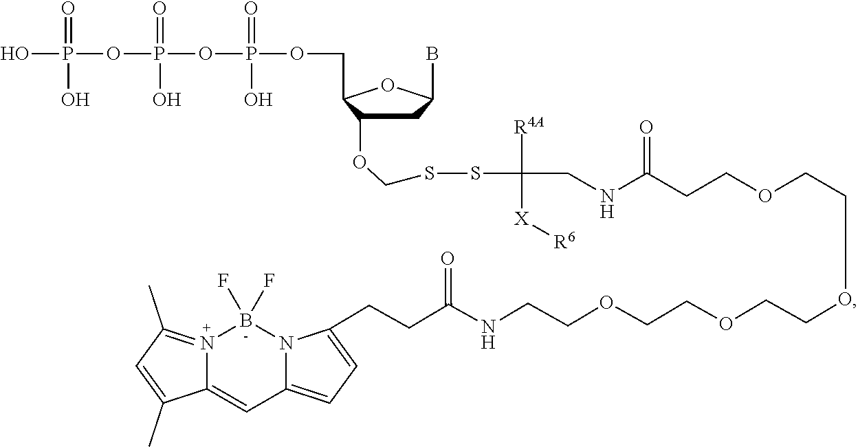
C1C(OCSSC([R4A])([X][R6])CNC(CCOCCOCCOCCOCCNC(CCC2=CC=C3C=C4N(=C(C)C=C4C)B(F)(F)N32)=O)=O)C(COP(=O)(O)OP(=O)(O)OP(=O)(O)O)OC1B
